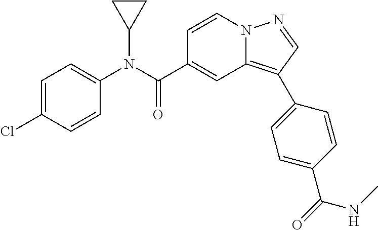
C1=CN2C(=C(C3=CC=C(C(=O)NC)C=C3)C=N2)C=C1C(N(C1=CC=C(Cl)C=C1)C1CC1)=O
